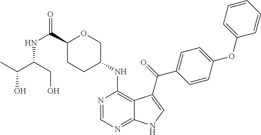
C1(NC2=C3C(=NC=N2)NC=C3C(=O)C2=CC=C(OC3=CC=CC=C3)C=C2)COC(C(=O)NC(CO)C(O)C)CC1
